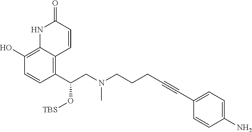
C1(C(CN(CCCC#CC2=CC=C(N)C=C2)C)O[TBS])=C2C(=C(O)C=C1)NC(=O)C=C2
